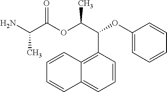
CC(C(=O)OC(C(C1=C2C(=CC=C1)C=CC=C2)OC1=CC=CC=C1)C)N
